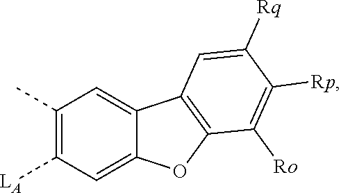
C1([LA])=C(C)C=C2C(=C1)OC1=C2C=C([Rq])C([Rp])=C1[Ro]
